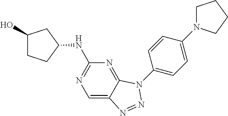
C1=C2C(=NC(NC3CC(O)CC3)=N1)N(C1=CC=C(N3CCCC3)C=C1)N=N2
